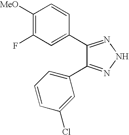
C1([MeO])=C(F)C=C(C2=NNN=C2C2=CC=CC(Cl)=C2)C=C1
